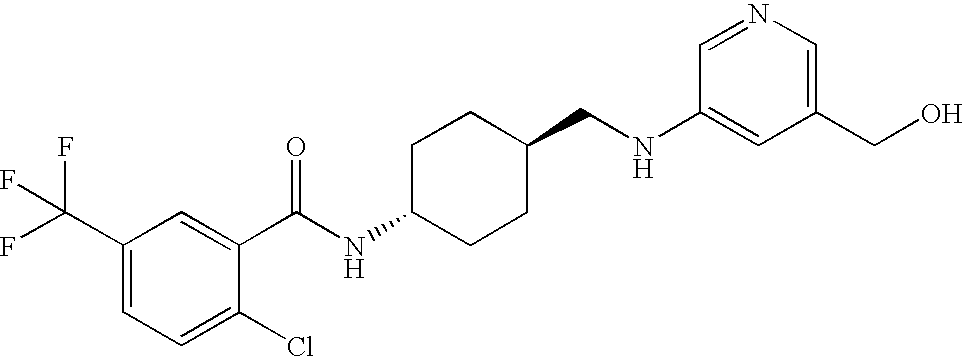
C1(C(F)(F)F)=CC=C(Cl)C(C(NC2CCC(CNC3=CC(CO)=CN=C3)CC2)=O)=C1
